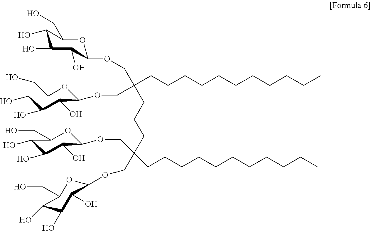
C1(O)C(O)C(O)C(OCC(CCCCCCCCCCC)(CCCC(CCCCCCCCCCC)(COC2C(O)C(O)C(O)C(CO)O2)COC2C(O)C(O)C(O)C(CO)O2)COC2C(O)C(O)C(O)C(CO)O2)OC1CO
